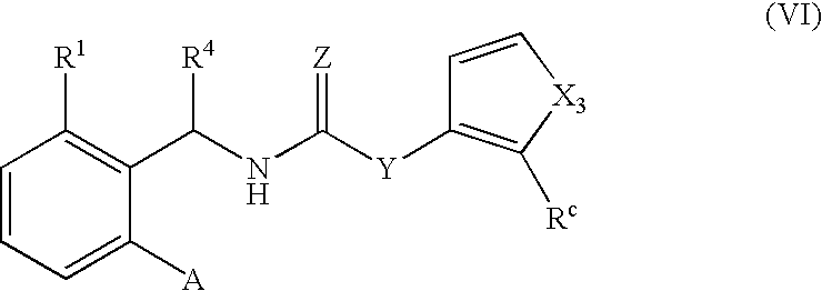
C1=C([A])C(C(NC([Y]C2=C([Rc])[X3]C=C2)=[Z])[R4])=C([R1])C=C1
